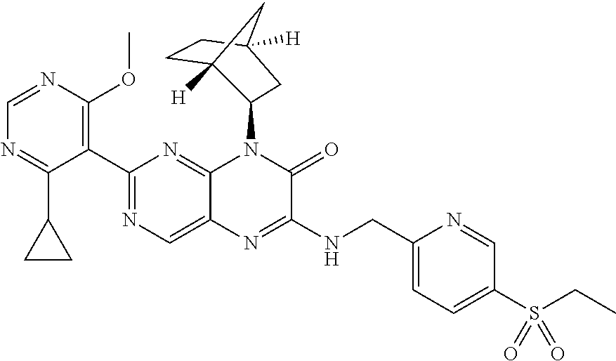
C1(C2=NC=C3C(=N2)N(C2C4([H])CCC([H])(C2)C4)C(=O)C(NCC2=CC=C(S(=O)(CC)=O)C=N2)=N3)=C(OC)N=CN=C1C1CC1
